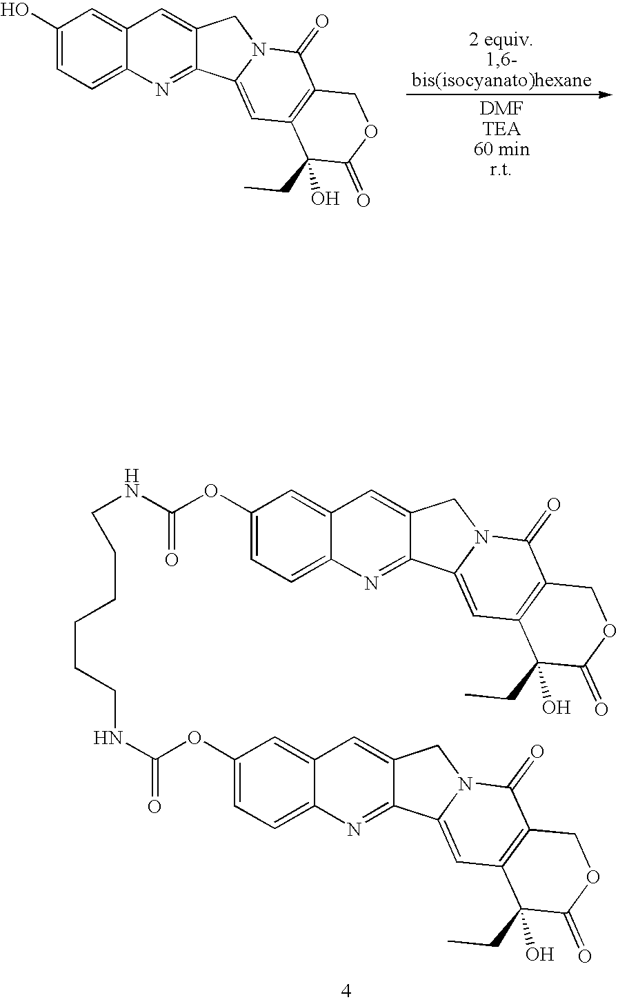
C1(OC(=O)NCCCCCCNC(OC2=CC=C3C(=C2)C=C2C(=N3)C3=CC4=C(C(=O)N3C2)COC(=O)C4(CC)O)=O)=CC=C2C(=C1)C=C1C(=N2)C2=CC3=C(C(=O)N2C1)COC(=O)C3(CC)O.C1(O)=CC=C2C(=C1)C=C1C(=N2)C2=CC3=C(C(=O)N2C1)COC(=O)C3(CC)O
